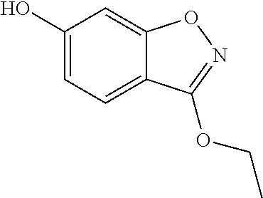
C1(O)=CC=C2C(=C1)ON=C2OCC
